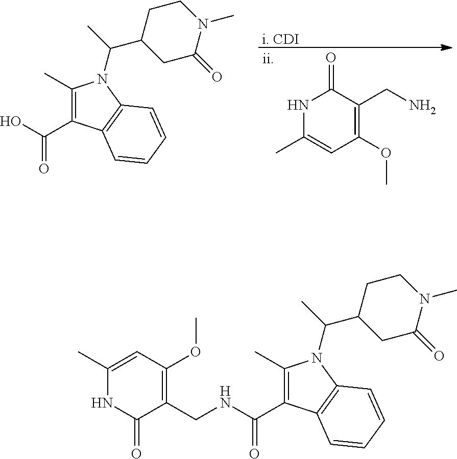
[i. CDI].N1C(C)=CC(OC)=C(CN)C1=O.C1(C)=C(C(O)=O)C2=C(N1C(C)C1CC(=O)N(C)CC1)C=CC=C2.C1(C)=C(C(NCC2=C(OC)C=C(C)NC2=O)=O)C2=C(N1C(C)C1CC(=O)N(C)CC1)C=CC=C2
